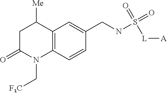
C1C(=O)N(C[F3C])C2=C(C1[Me])C=C(CNS(=O)(=O)[L][A])C=C2
